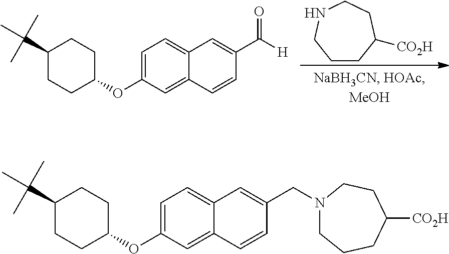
C1=C(OC2CCC(C(C)(C)C)CC2)C=C2C(=C1)C=C(C([H])=O)C=C2.C1CC([CO2H])CCNC1.C1=C(OC2CCC(C(C)(C)C)CC2)C=C2C(=C1)C=C(CN1CCCC([CO2H])CC1)C=C2
